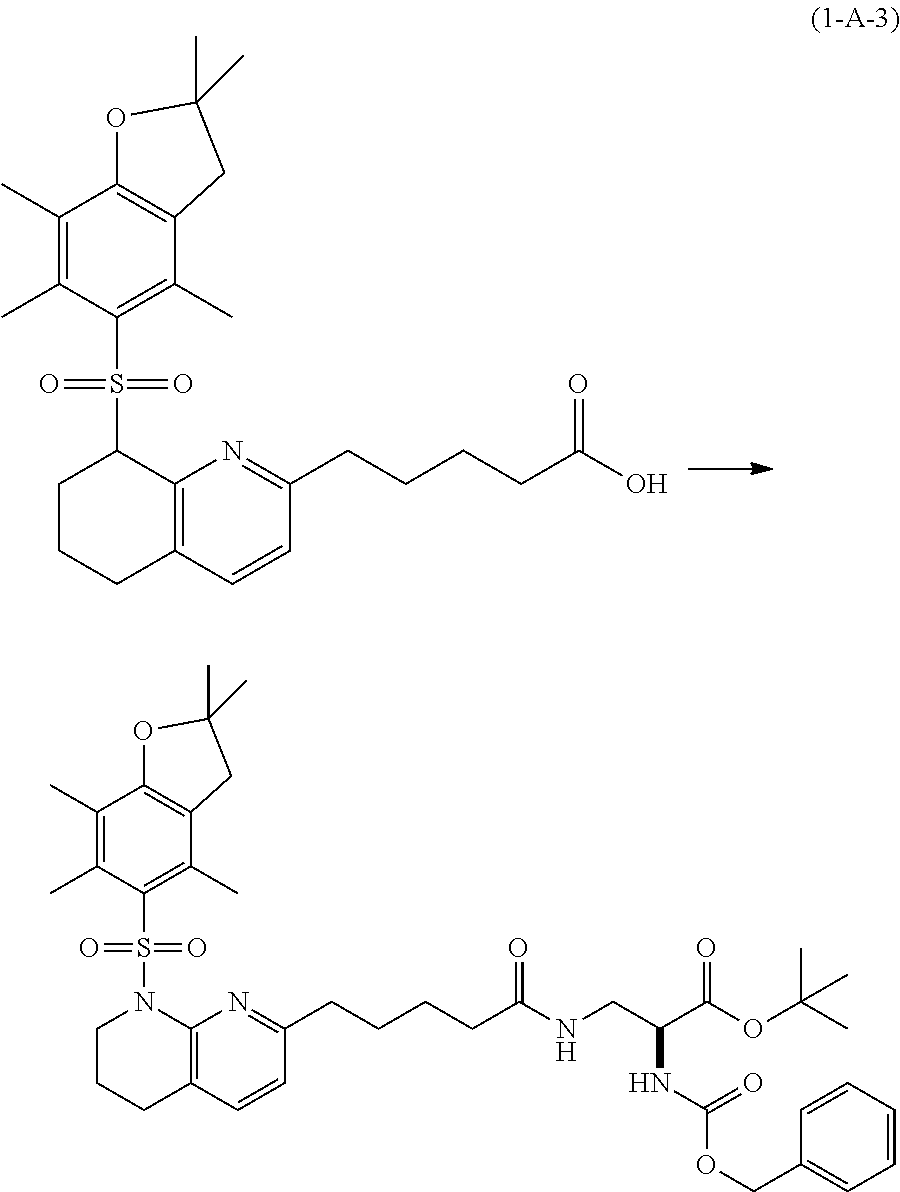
C12=C(C=CC(CCCCC(O)=O)=N1)CCCC2S(C1=C(C)C2=C(C(C)=C1C)OC(C)(C)C2)(=O)=O.C12=C(C=CC(CCCCC(NCC(C(OC(C)(C)C)=O)NC(OCC3=CC=CC=C3)=O)=O)=N1)CCCN2S(C1=C(C)C2=C(C(C)=C1C)OC(C)(C)C2)(=O)=O
